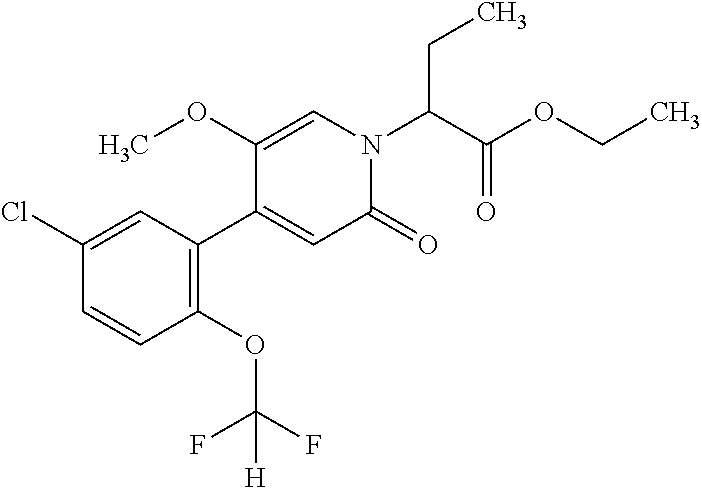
C1(Cl)=CC(C2=CC(=O)N(C(CC)C(=O)OCC)C=C2OC)=C(OC(F)(F)[H])C=C1
